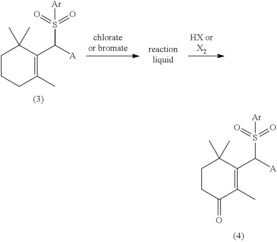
C1CC(=O)C(C)=C(C([A])S(=O)(=O)[Ar])C1(C)C.C1CCC(C)=C(C([A])S(=O)(=O)[Ar])C1(C)C
